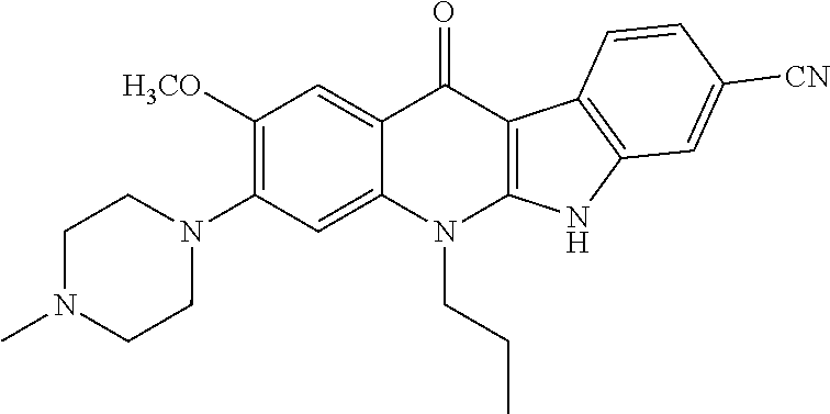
N1(C2=C([H3CO])C=C3C(=C2)N(CCC)C2=C(C3=O)C3=C(N2)C=C([CN])C=C3)CCN(C)CC1
